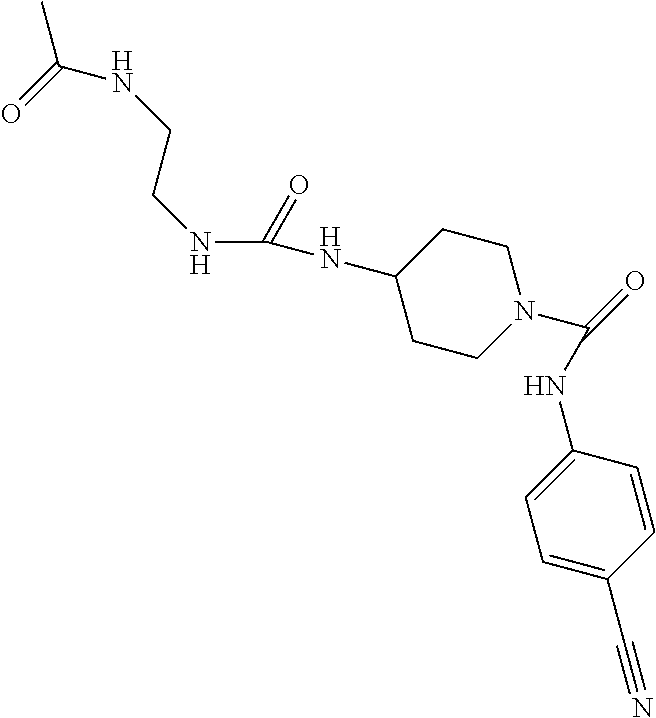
C1CN(C(=O)NC2=CC=C(C#N)C=C2)CCC1NC(NCCNC(C)=O)=O
